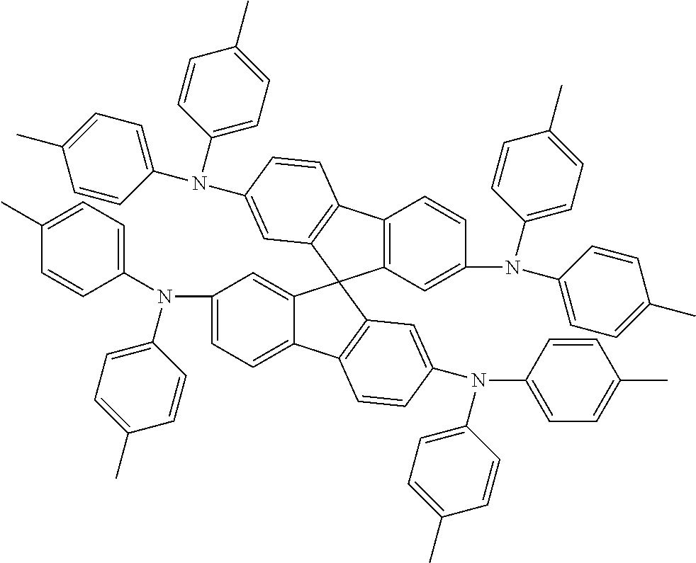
C12=C(C3=C(C14C1=CC(N(C5=CC=C(C)C=C5)C5=CC=C(C)C=C5)=CC=C1C1=C4C=C(N(C4=CC=C(C)C=C4)C4=CC=C(C)C=C4)C=C1)C=C(N(C1=CC=C(C)C=C1)C1=CC=C(C)C=C1)C=C3)C=CC(N(C1=CC=C(C)C=C1)C1=CC=C(C)C=C1)=C2
